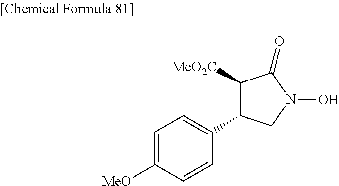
C1=C([MeO])C=CC(C2C([MeO2C])C(=O)N(O)C2)=C1
